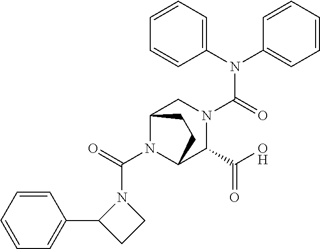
C(N1C2C(C(O)=O)N(C(N(C3=CC=CC=C3)C3=CC=CC=C3)=O)CC1CC2)(=O)N1C(C2=CC=CC=C2)CC1
